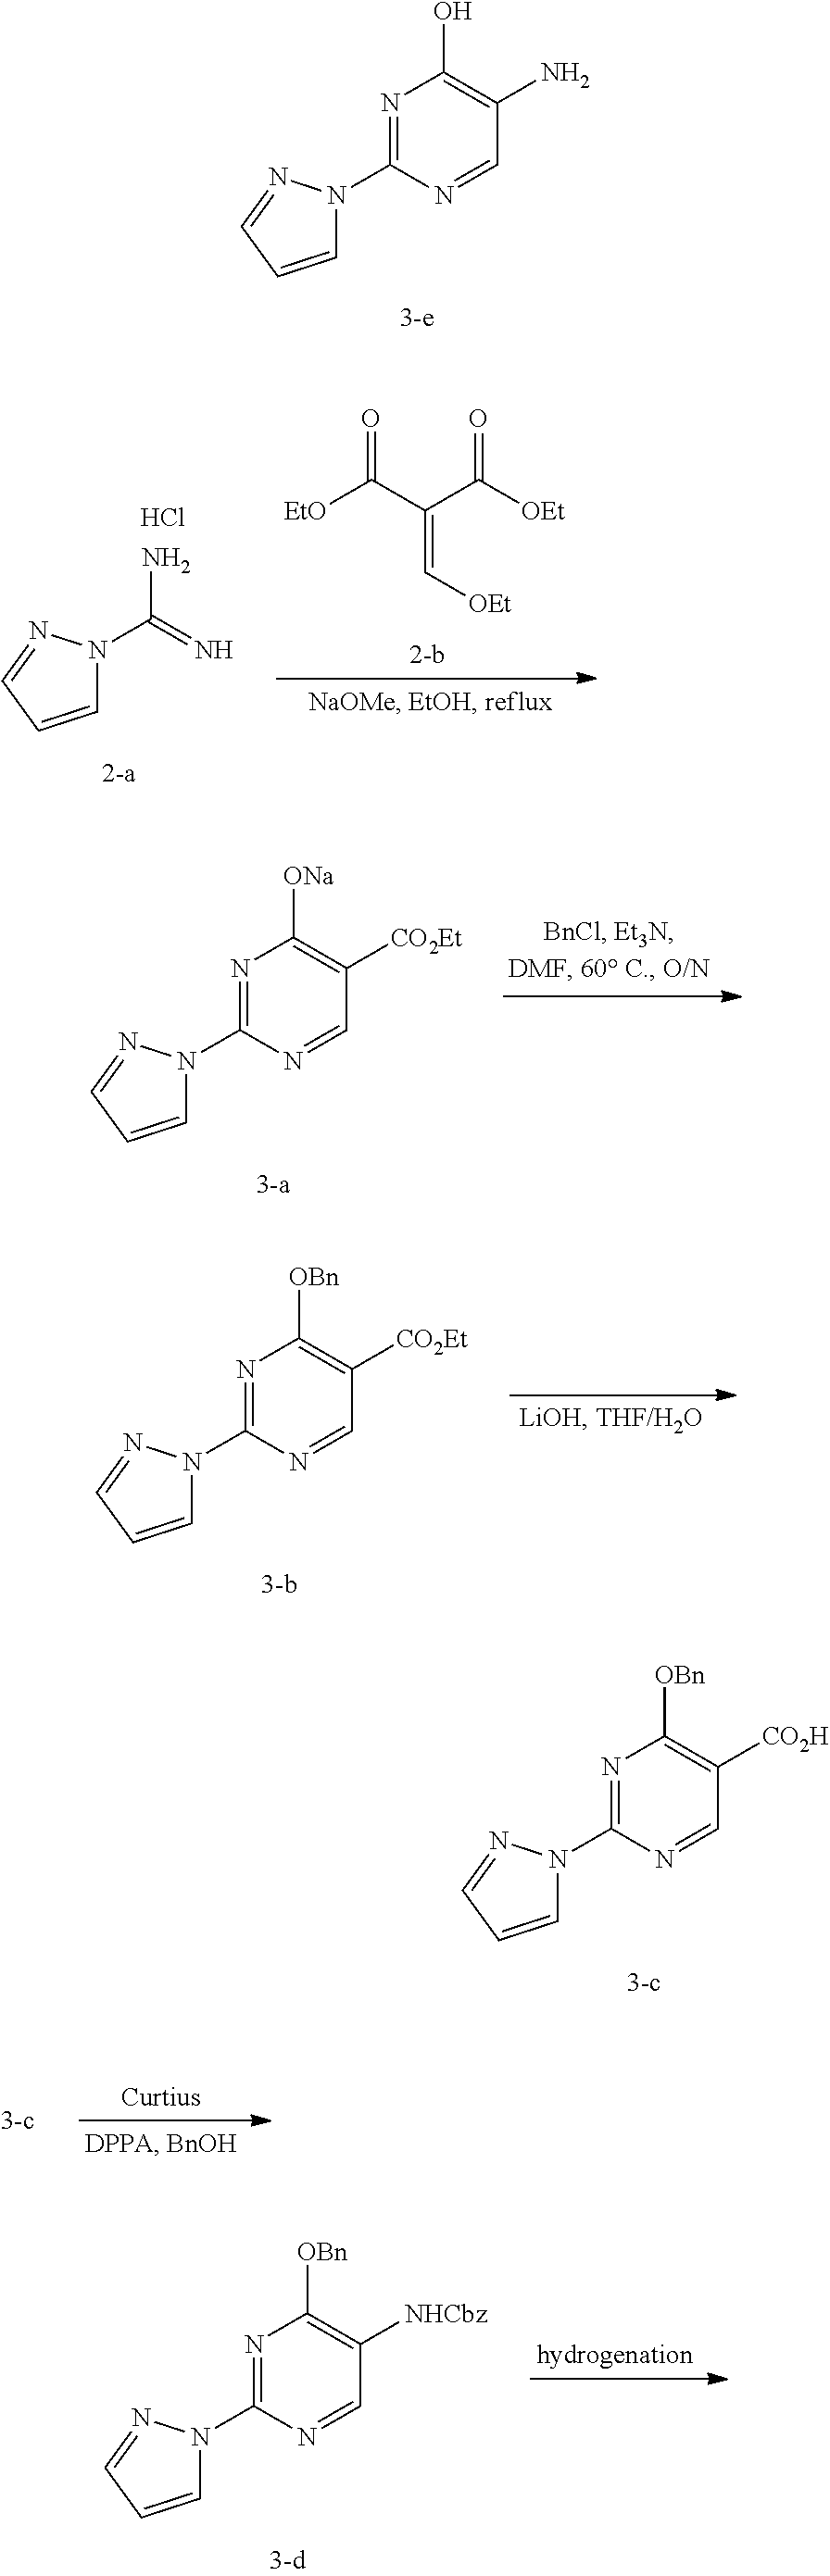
N1=C(N2C=CC=N2)N=CC(N)=C1O.C1=CC=NN1C1=NC([OBn])=C([CO2H])C=N1.C1=CC=NN1C1=NC([ONa])=C([CO2Et])C=N1.C1=CC=NN1C1=NC([OBn])=C([CO2Et])C=N1.C1=CC=NN1C1=NC([OBn])=C([NHCbz])C=N1.C1=CC=NN1C(=N)N.O=C(C(C([OEt])=O)=C[OEt])[EtO].Cl
